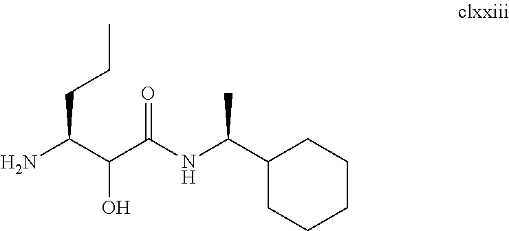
C1(C(NC(C(C(N)CCC)O)=O)C)CCCCC1
